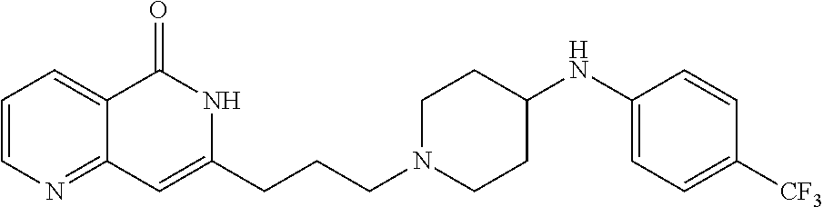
C1=CN=C2C(=C1)C(=O)NC(CCCN1CCC(NC3=CC=C([CF3])C=C3)CC1)=C2
